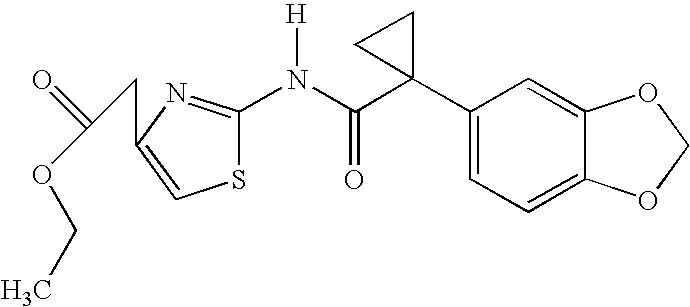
C1(C2(C(N([H])C3=NC(CC(=O)OCC)=CS3)=O)CC2)=CC=C2C(=C1)OCO2
